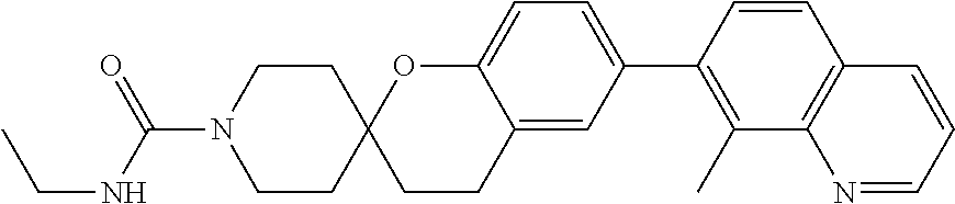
C1CC2(CCN1C(NCC)=O)CCC1=CC(C3=C(C)C4=C(C=C3)C=CC=N4)=CC=C1O2
